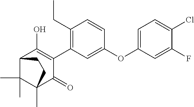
C1(C2=C(CC)C=CC(OC3=CC=C(Cl)C(F)=C3)=C2)=C(O)C2C(C)(C)C(C)(C1=O)CC2
